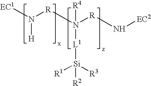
[EC1]N([R]N([R]N[EC2])([L1][Si]([R2])([R3])[R1])[R4])[H]
